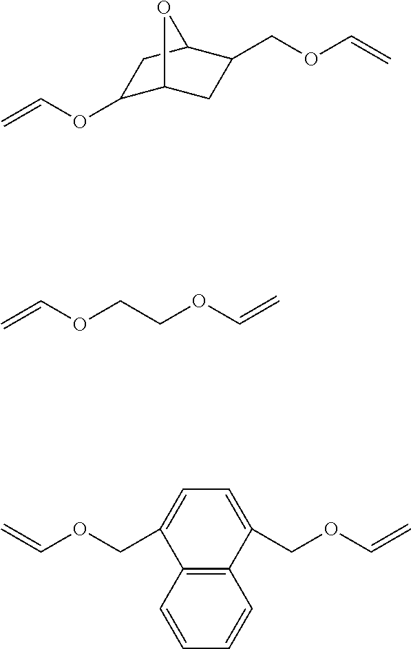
C1(OC=C)C2CC(COC=C)C(C1)O2.C=COCCOC=C.C=COCC1=CC=C(COC=C)C2=C1C=CC=C2
